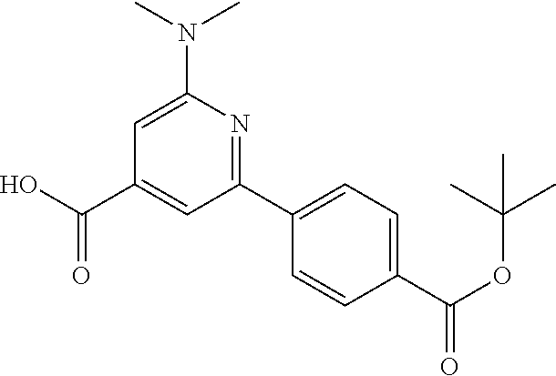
C1=CC(C(=O)OC(C)(C)C)=CC=C1C1=NC(N(C)C)=CC(C(=O)O)=C1
